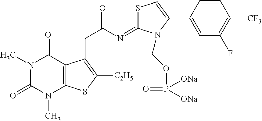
C1=CC(C2=CSC(=NC(CC3=C([C2H5])SC4=C3C(=O)N(C)C(=O)N4C)=O)N2COP(=O)([ONa])[ONa])=CC(F)=C1[CF3]
